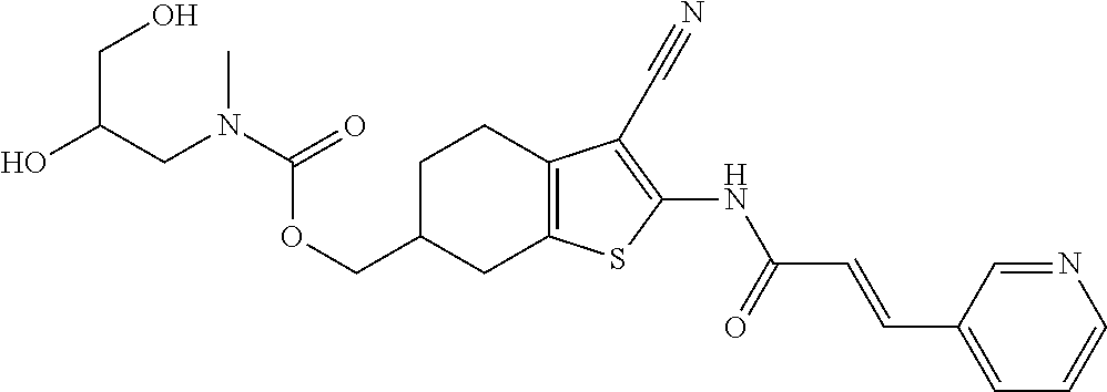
C(C1CC2=C(CC1)C(C#N)=C(NC(C=CC1=CC=CN=C1)=O)S2)OC(N(CC(O)CO)C)=O
